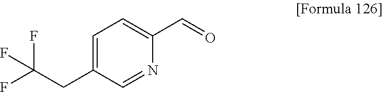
FC(CC1=CC=C(C=O)N=C1)(F)F
